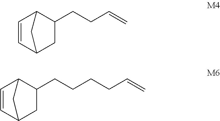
C1=CC2CC(CCC=C)C1C2.C1=CC2CC(CCCCC=C)C1C2
